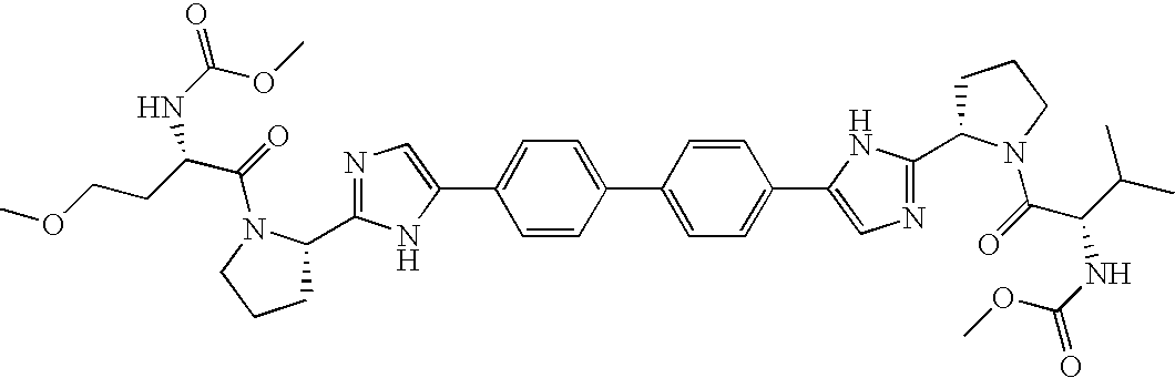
C1=C(C2=CC=C(C3=CN=C(C4CCCN4C(=O)C(C(C)C)NC(=O)OC)N3)C=C2)C=CC(C2=CN=C(C3CCCN3C(=O)C(CCOC)NC(=O)OC)N2)=C1
